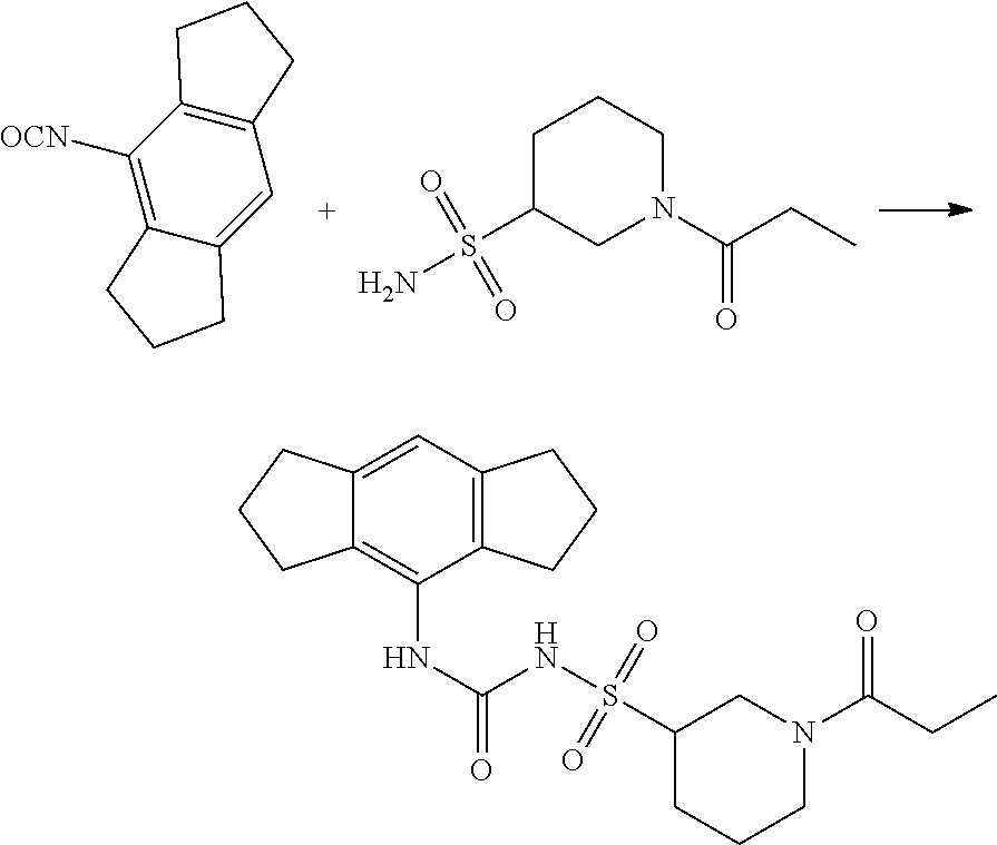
C12=C(C([OCN])=C3C(=C1)CCC3)CCC2.C1(S(N)(=O)=O)CCCN(C(CC)=O)C1.C12=C(C=C3C(=C1NC(=O)NS(C1CCCN(C(CC)=O)C1)(=O)=O)CCC3)CCC2
